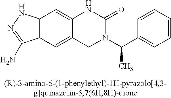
C12=C(C=C3C(=C1)NC(=O)N(C(C1=CC=CC=C1)C)C3)C(N)=NN2
